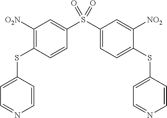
C1([O2N])=C(SC2=CC=NC=C2)C=CC(S(C2=CC=C(SC3=CC=NC=C3)C([NO2])=C2)(=O)=O)=C1
